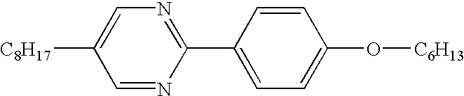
C1=NC(C2=CC=C(O[C6H13])C=C2)=NC=C1[C8H17]
